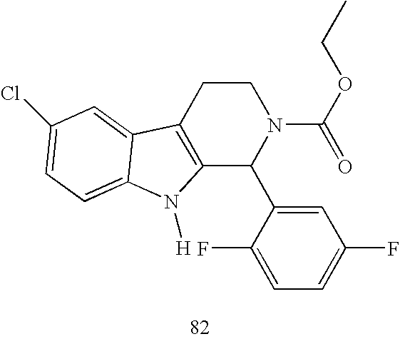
C12=C(CCN(C(=O)OCC)C1C1=CC(F)=CC=C1F)C1=CC(Cl)=CC=C1N2[H]
